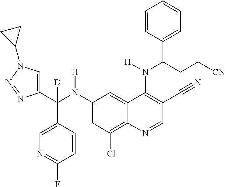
C1(N(C(C2=CN(C3CC3)N=N2)(C2=CN=C(F)C=C2)[D])[H])=CC(Cl)=C2C(=C1)C(N(C(C1=CC=CC=C1)CC[CN])[H])=C(C#N)C=N2
